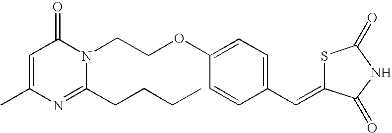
C1=C(C)N=C(CCCC)N(CCOC2=CC=C(C=C3SC(=O)NC3=O)C=C2)C1=O
